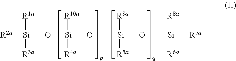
[Si]([R2a])(O[Si](O[Si](O[Si]([R7a])([R8a])[R6a])([R9a])[R5a])([R10a])[R4a])([R1a])[R3a]
